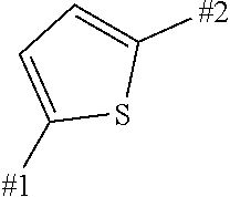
C1([#1])=CC=C([#2])S1
